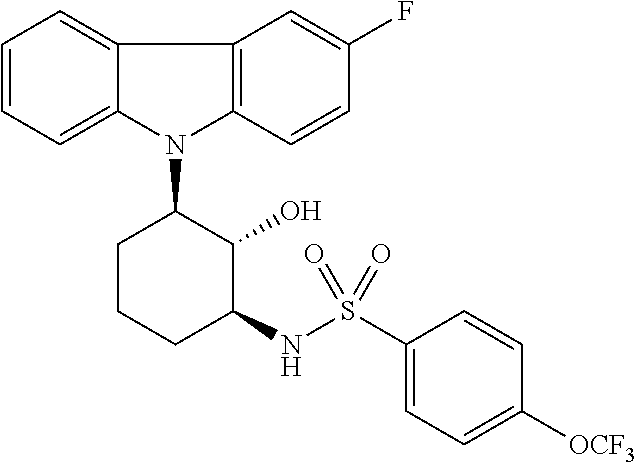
N1(C2CCCC(NS(C3=CC=C([OCF3])C=C3)(=O)=O)C2O)C2=C(C3=CC=CC=C13)C=C(F)C=C2
